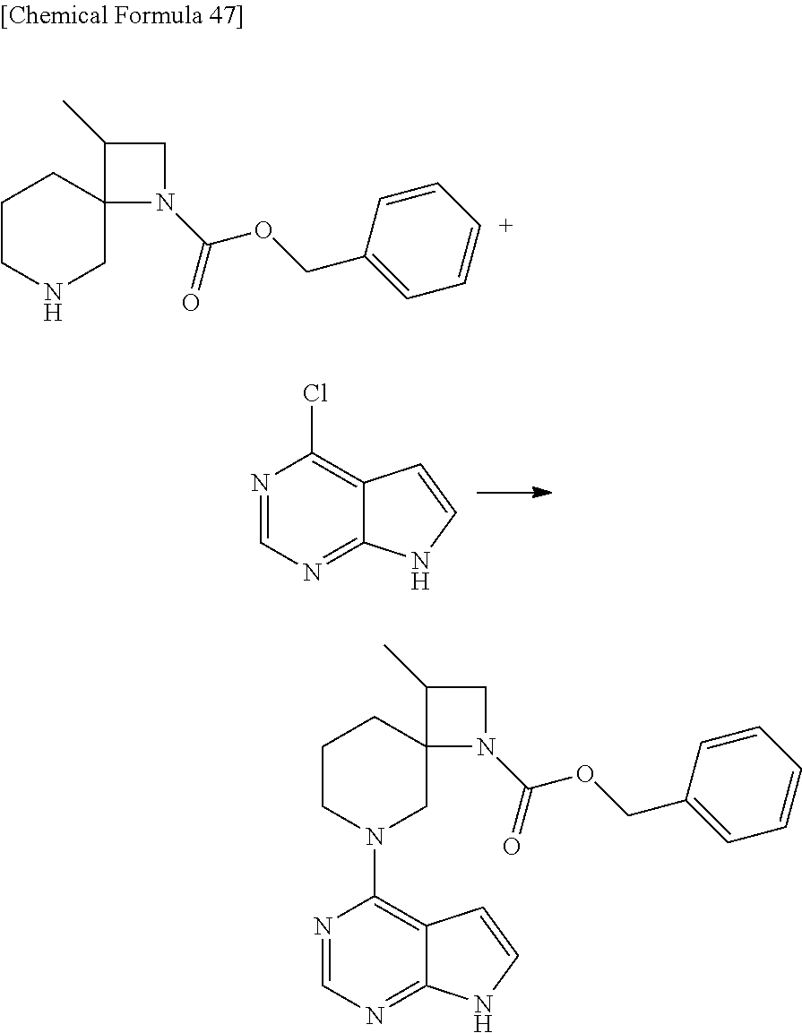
N1=CN=C2C(=C1Cl)C=CN2.C1CNCC2(C1)N(C(=O)OCC1=CC=[C+]C=C1)CC2C.N1=CN=C2C(=C1N1CC3(CCC1)N(C(OCC1=CC=CC=C1)=O)CC3C)C=CN2
